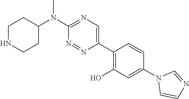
C1NCCC(N(C2=NC=C(C3=C(O)C=C(N4C=CN=C4)C=C3)N=N2)C)C1
